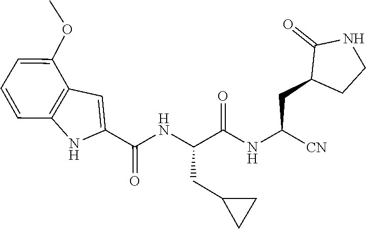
O(C)C1=CC=CC2=C1C=C(C(NC(C(=O)NC(CC1C(=O)NCC1)[CN])CC1CC1)=O)N2
